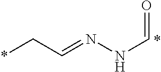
*CC=NNC=O
